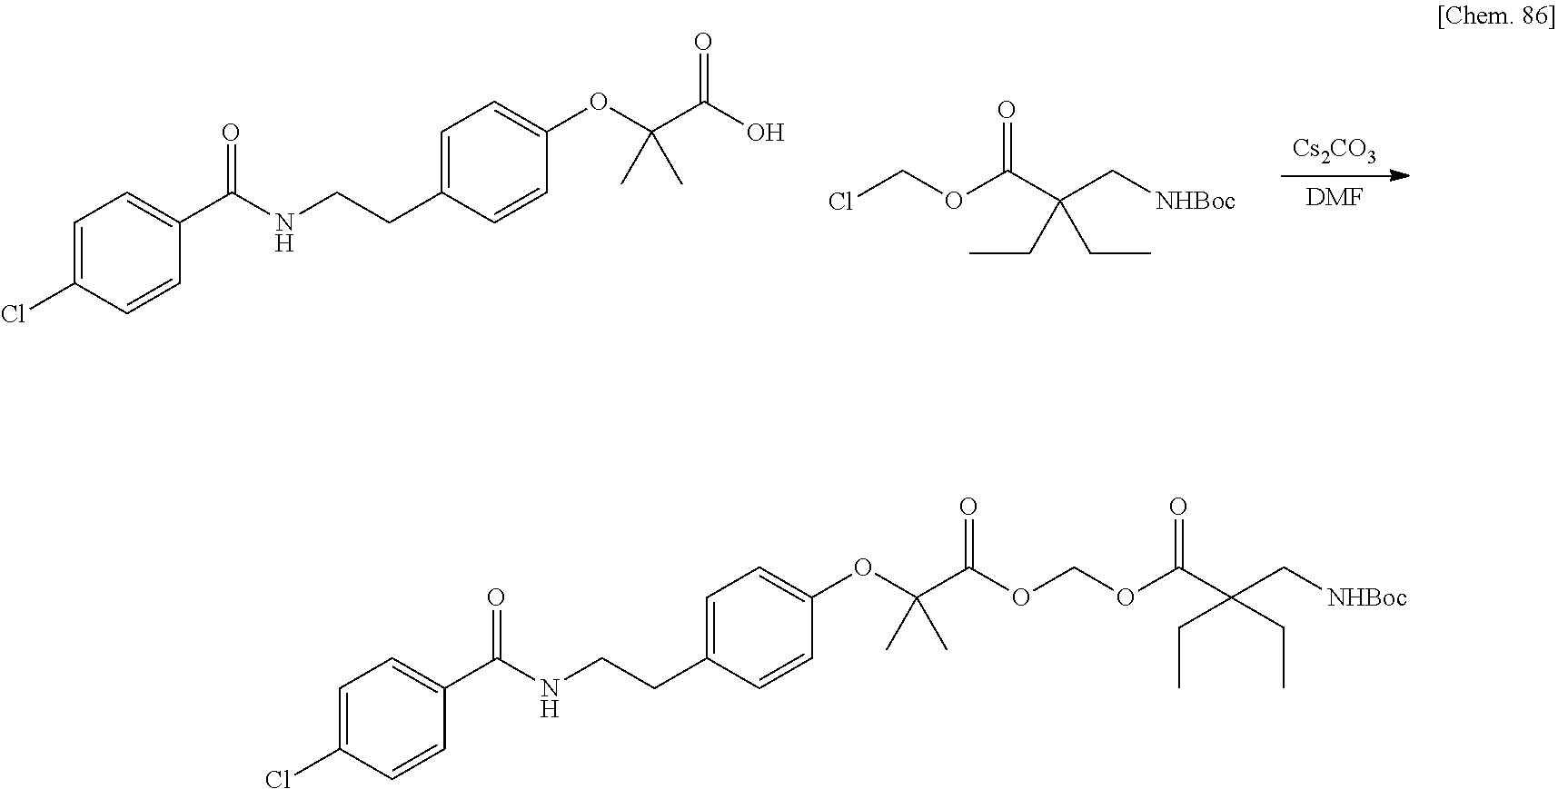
[Cs2CO3].[DMF].C1=C(Cl)C=CC(C(NCCC2=CC=C(OC(C(O)=O)(C)C)C=C2)=O)=C1.ClCOC(C(C[NHBoc])(CC)CC)=O.C1=C(Cl)C=CC(C(NCCC2=CC=C(OC(C(=O)OCOC(C(C[NHBoc])(CC)CC)=O)(C)C)C=C2)=O)=C1
